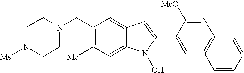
C1N([Ms])CCN(CC2=C([Me])C=C3C(=C2)C=C(C2=CC4=C(N=C2[MeO])C=CC=C4)N3O)C1
